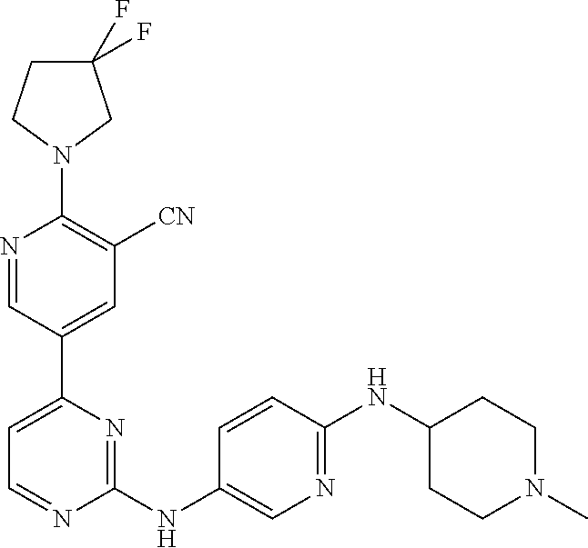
C1(F)(F)CCN(C2=C([CN])C=C(C3=CC=NC(NC4=CN=C(NC5CCN(C)CC5)C=C4)=N3)C=N2)C1
